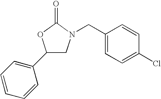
C1=CC=CC(C2CN(CC3=CC=C(Cl)C=C3)C(=O)O2)=C1
